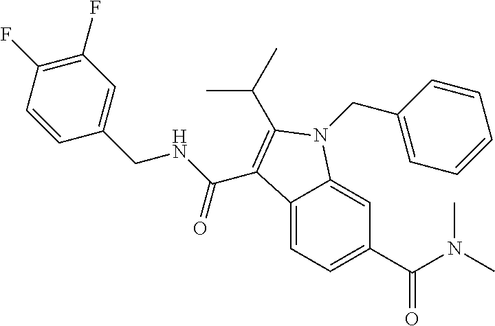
C12=CC=C(C(N(C)C)=O)C=C1N(CC1=CC=CC=C1)C(C(C)C)=C2C(NCC1=CC(F)=C(F)C=C1)=O
